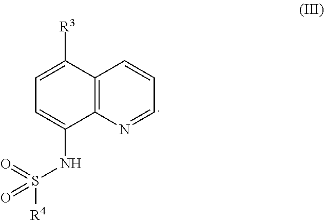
C12=C(N=CC=C1)C(NS([R4])(=O)=O)=CC=C2[R3]
